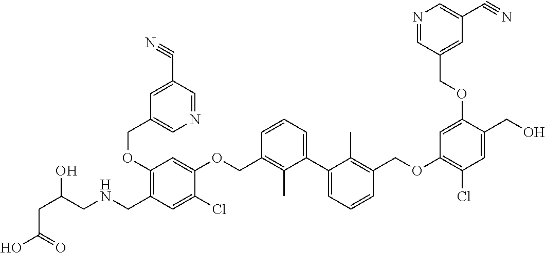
C(CNCC1=C(OCC2=CN=CC(C#N)=C2)C=C(OCC2=C(C)C(C3=CC=CC(COC4=C(Cl)C=C(CO)C(OCC5=CC(C#N)=CN=C5)=C4)=C3C)=CC=C2)C(Cl)=C1)(CC(=O)O)O
